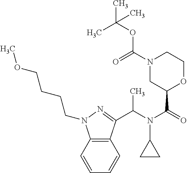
C(N(C(=O)C1OCCN(C(=O)OC(C)(C)C)C1)C1CC1)(C)C1=NN(CCCCOC)C2=C1C=CC=C2
